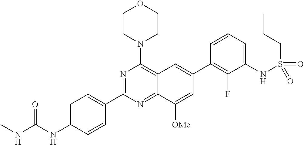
C12=NC(C3=CC=C(NC(NC)=O)C=C3)=NC(N3CCOCC3)=C1C=C(C1=C(F)C(NS(CCC)(=O)=O)=CC=C1)C=C2[OMe]
